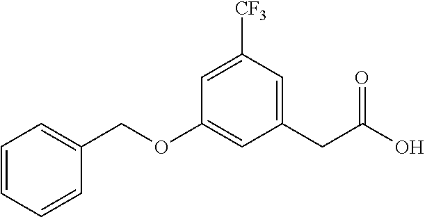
C1=CC=CC(COC2=CC(CC(O)=O)=CC([CF3])=C2)=C1
